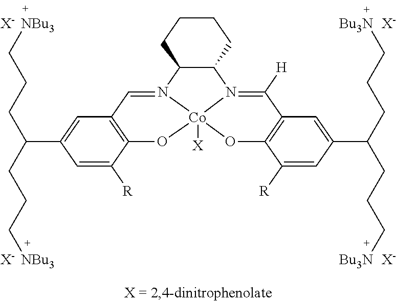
C1=C([R])C2=C(C=C1C(CCC[NBu3])CCC[NBu3])C=N1C3C(CCCC3)N3=C([H])C4=C(O[Co]13([X])O2)C([R])=CC(C(CCC[Bu3N])CCC[Bu3N])=C4.[X-].[X-].[X-].[X-]
